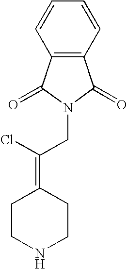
C1CNCCC1=C(Cl)CN1C(=O)C2=C(C1=O)C=CC=C2
